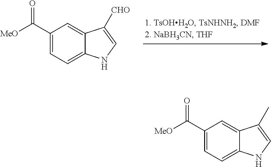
C1(C([MeO])=O)=CC=C2C(=C1)C([CHO])=CN2.C1(C([MeO])=O)=CC=C2C(=C1)C(C)=CN2
